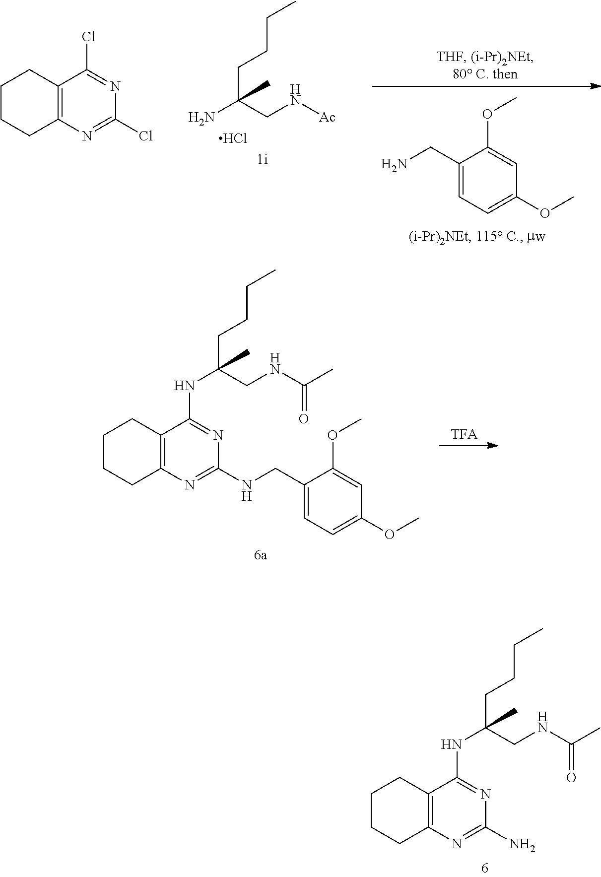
C12=C(N=C(N)N=C1NC(CCCC)(CNC(C)=O)C)CCCC2.C12=C(N=C(NCC3=CC=C(OC)C=C3OC)N=C1NC(CCCC)(CNC(C)=O)C)CCCC2.C12=C(N=C(Cl)N=C1Cl)CCCC2.C(C(CN[Ac])(N)C)CCC.Cl.C1(CN)=CC=C(OC)C=C1OC
